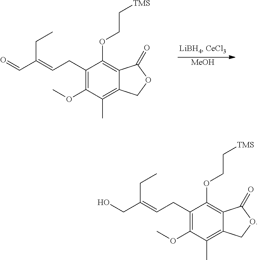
C1(CC=C(C=O)CC)=C(OC)C(C)=C2C(=C1OCC[TMS])C(=O)OC2.[MeOH].C1(CC=C(CO)CC)=C(OC)C(C)=C2C(=C1OCC[TMS])C(=O)OC2
